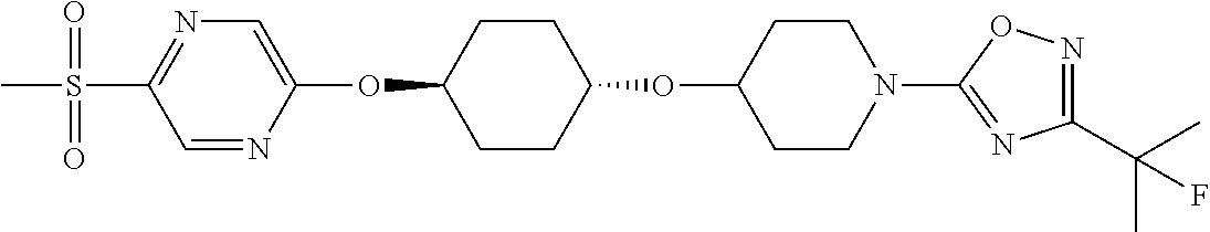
C1=NC(OC2CCC(OC3CCN(C4=NC(C(C)(C)F)=NO4)CC3)CC2)=CN=C1S(C)(=O)=O
